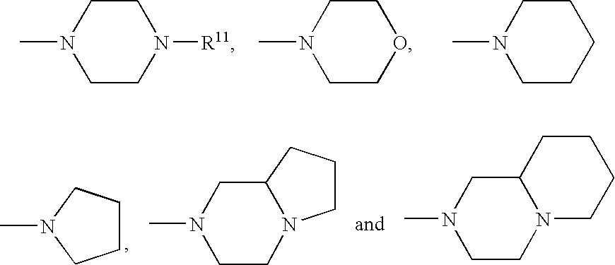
C1CN([R11])CCN1C.C1COCCN1C.C1CCCCN1C.C1CCN(C)C1.C1CN2CCCC2CN1C.CN1CCN2C(C1)CCCC2
